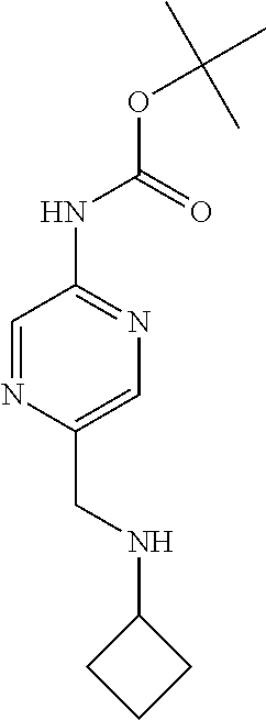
O(C(NC1=NC=C(CNC2CCC2)N=C1)=O)C(C)(C)C
